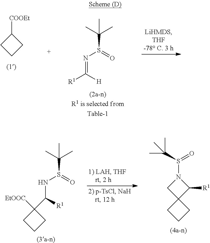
C1([COOEt])CCC1.C(S(N=C([H])[R1])=O)(C)(C)C.C(S(NC([R1])C1([EtOOC])CCC1)=O)(C)(C)C.N1(S(=O)C(C)(C)C)CC2(C1[R1])CCC2
